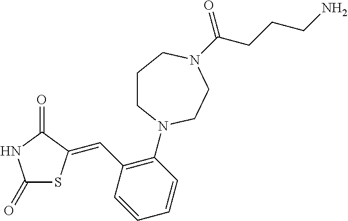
C1(=O)SC(=CC2=C(N3CCCN(C(CCCN)=O)CC3)C=CC=C2)C(=O)N1
